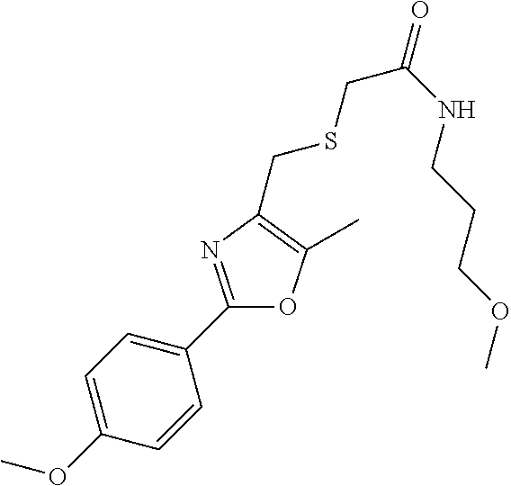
C1=C(OC)C=CC(C2=NC(CSCC(NCCCOC)=O)=C(C)O2)=C1
